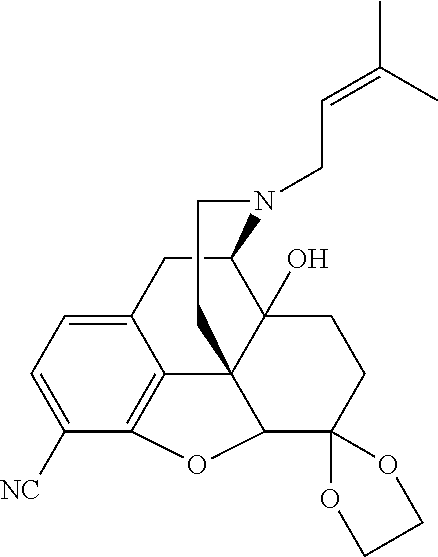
C12CC3=CC=C([NC])C4=C3C3(C1(O)CCC1(C3O4)OCCO1)CCN2CC=C(C)C
